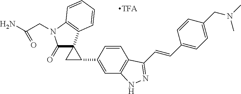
C1(=O)C2(C3=C(N1CC(N)=O)C=CC=C3)CC2C1=CC2=C(C=C1)C(C=CC1=CC=C(CN(C)C)C=C1)=NN2
